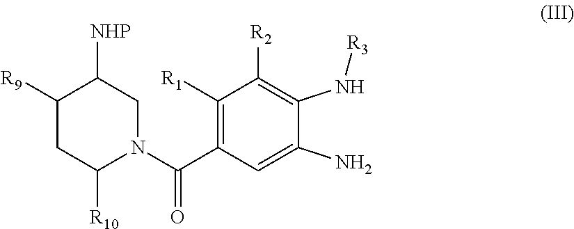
C1([R9])CC([R10])N(C(C2=C([R1])C([R2])=C(N[R3])C(N)=C2)=O)CC1[NHP]
